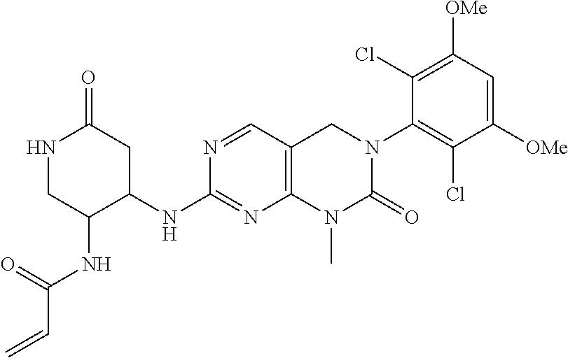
N1=CC2=C(N=C1NC1CC(=O)NCC1NC(C=C)=O)N(C)C(=O)N(C1=C(Cl)C([OMe])=CC([OMe])=C1Cl)C2
